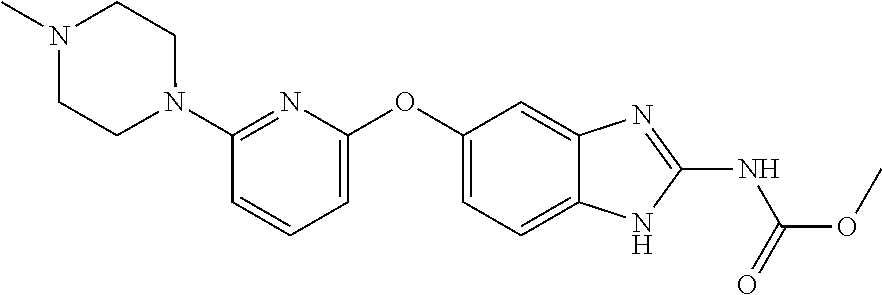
C1(N2CCN(C)CC2)=NC(OC2=CC=C3C(=C2)N=C(NC(OC)=O)N3)=CC=C1
